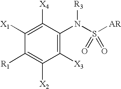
C1([R1])=C([X2])C([X3])=C(N(S([AR])(=O)=O)[R3])C([X4])=C1[X1]
